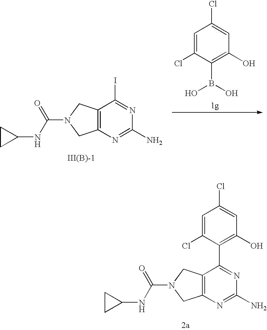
B(C1=C(O)C=C(Cl)C=C1Cl)(O)O.C12=C(N=C(N)N=C1I)CN(C(NC1CC1)=O)C2.[III(B)-1].C12=C(N=C(N)N=C1C1=C(O)C=C(Cl)C=C1Cl)CN(C(NC1CC1)=O)C2
